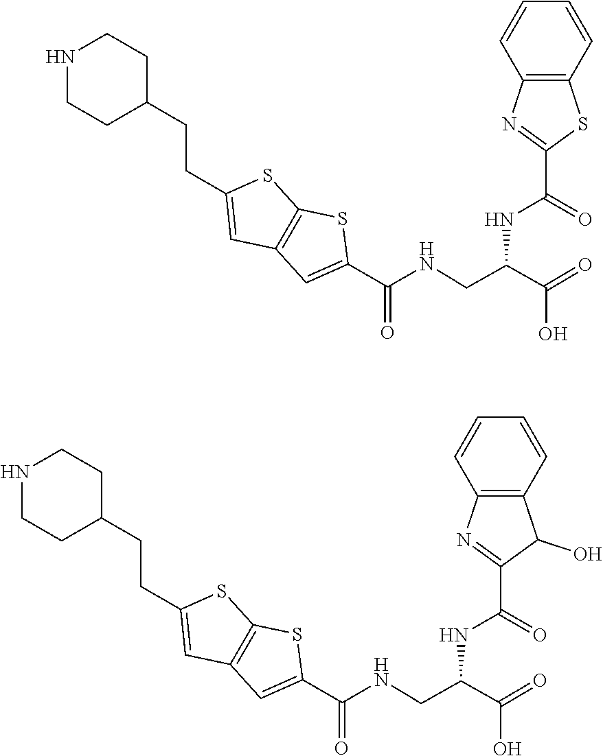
C1(C(NCC(NC(C2=NC3=C(C=CC=C3)S2)=O)C(=O)O)=O)=CC2=C(S1)SC(CCC1CCNCC1)=C2.C1(C(NCC(NC(C2=NC3=C(C=CC=C3)C2O)=O)C(=O)O)=O)=CC2=C(S1)SC(CCC1CCNCC1)=C2
